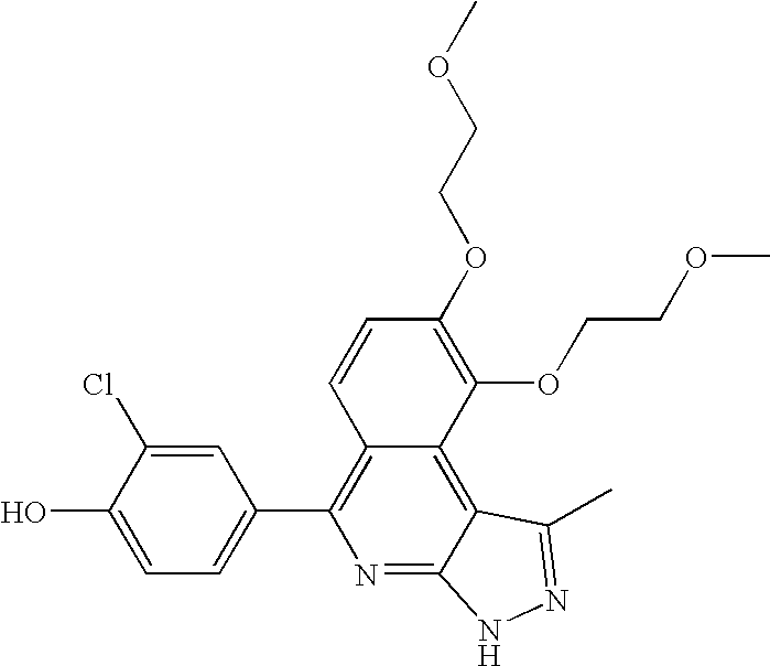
C1=C(O)C(Cl)=CC(C2=C3C(=C4C(=N2)NN=C4C)C(OCCOC)=C(OCCOC)C=C3)=C1
